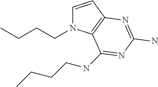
C1=CC2=C(N1CCCC)C(NCCCC)=NC(N)=N2
